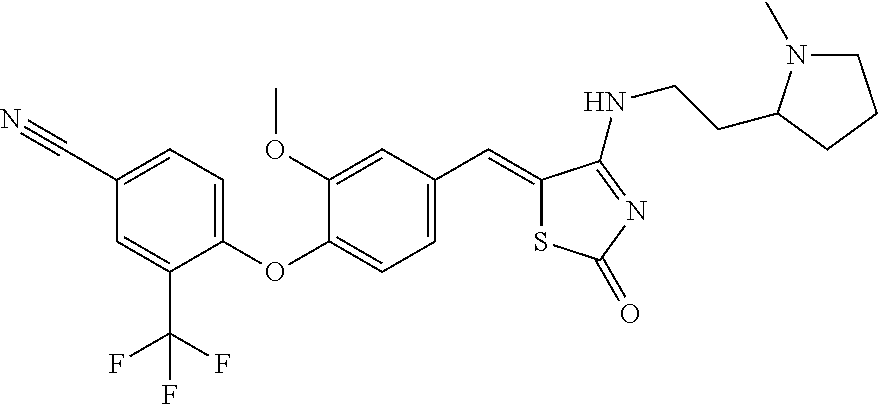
C1(C#N)=CC=C(OC2=CC=C(C=C3SC(=O)N=C3NCCC3N(C)CCC3)C=C2OC)C(C(F)(F)F)=C1
